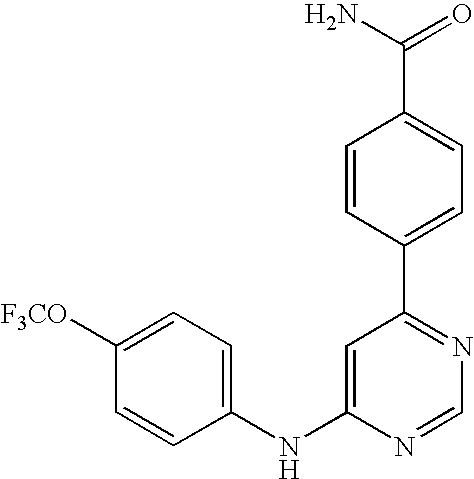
C1(NC2=CC(C3=CC=C(C(N)=O)C=C3)=NC=N2)=CC=C([F3CO])C=C1
